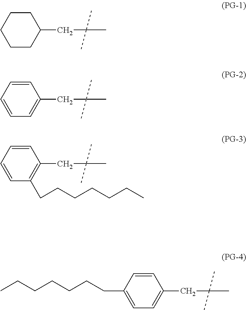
C1CC(CC(C)(C)C)CCC1.C1=CC=CC(CC(C)(C)C)=C1.C1=CC=CC(CC(C)(C)C)=C1CCCCCCC.C1=C(CCCCCCC)C=CC(CC(C)(C)C)=C1
